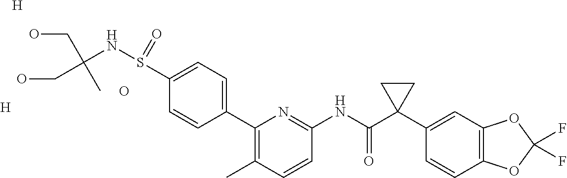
C1(C2=CC=C(S(NC(CO)(C)CO)=O)C=C2)=C(C)C=CC(NC(C2(C3=CC4=C(C=C3)OC(F)(F)O4)CC2)=O)=N1.O.[H].[H]
